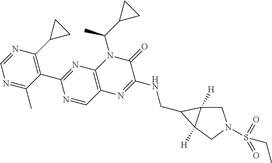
N1=C(C)C(C2=NC3=C(C=N2)N=C(NCC2C4([H])CN(S(CC)(=O)=O)CC42[H])C(=O)N3C(C2CC2)C)=C(C2CC2)N=C1
